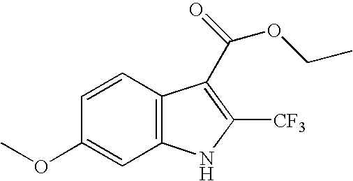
C12=C(C=CC(OC)=C1)C(C(OCC)=O)=C([CF3])N2
